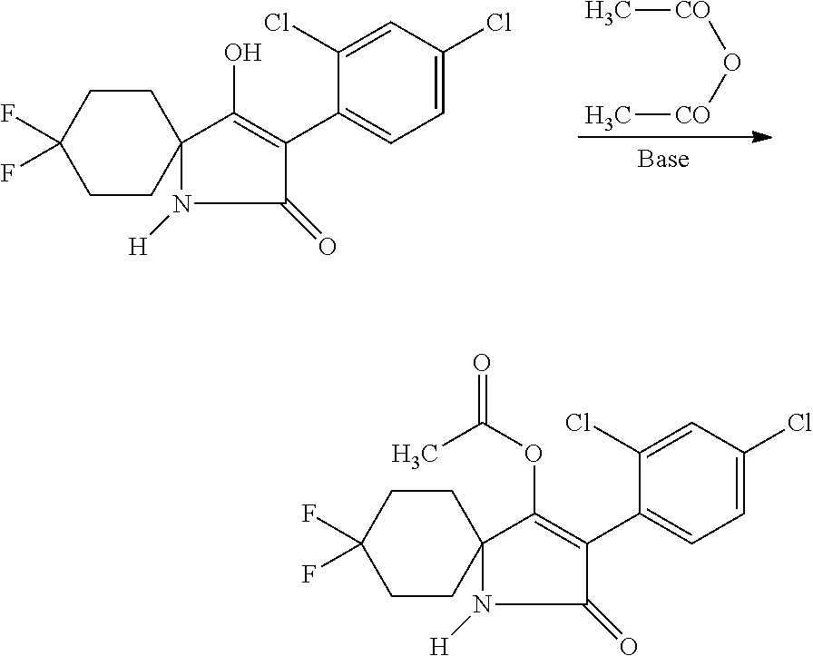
C1CC2(CCC1(F)F)N([H])C(=O)C(C1=CC=C(Cl)C=C1Cl)=C2O.[CO](O[CO]C)C.C1CC2(CCC1(F)F)N([H])C(=O)C(C1=CC=C(Cl)C=C1Cl)=C2OC(=O)C
